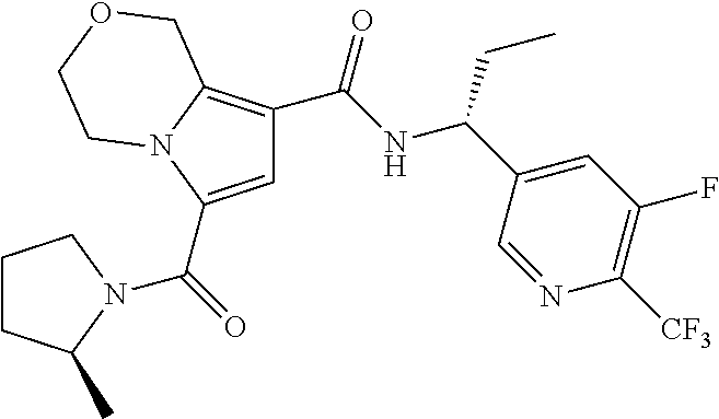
C1=C(C(=O)N2C(C)CCC2)N2C(=C1C(NC(C1=CC(F)=C([CF3])N=C1)CC)=O)COCC2
